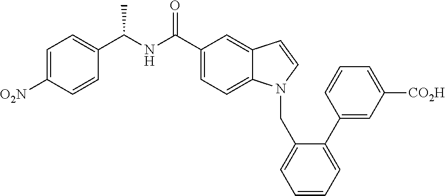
C1=CC(C(NC(C2=CC=C3C(=C2)C=CN3CC2=CC=CC=C2C2=CC([CO2H])=CC=C2)=O)C)=CC=C1[O2N]
